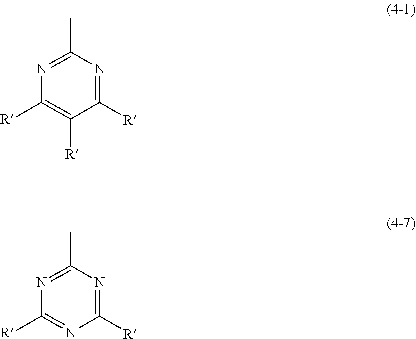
C1([R])=NC(C)=NC([R])=C1[R].C1([R])=NC(C)=NC([R])=N1
